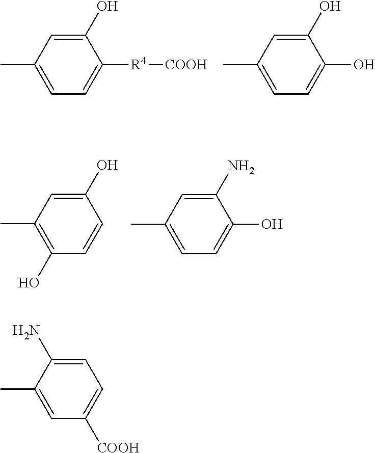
C1(O)=CC(C)=CC=C1[R4][COOH].C1(O)=CC(C)=CC=C1O.C1(O)=CC(C)=C(O)C=C1.C1(N)=CC(C)=CC=C1O.C1=C(N)C(C)=CC([COOH])=C1
